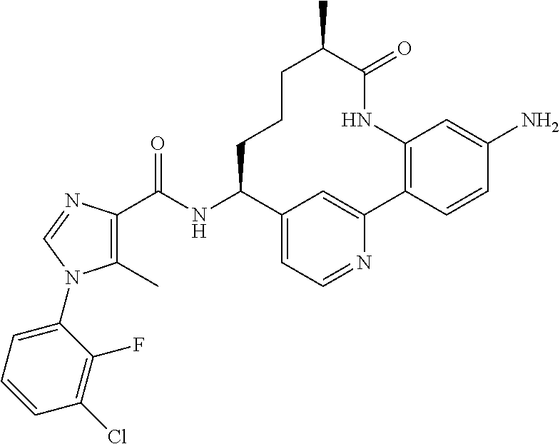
C1(C)=C(C(NC2C3=CC=NC(=C3)C3=C(NC(=O)C(C)CCC2)C=C(N)C=C3)=O)N=CN1C1=CC=CC(Cl)=C1F
